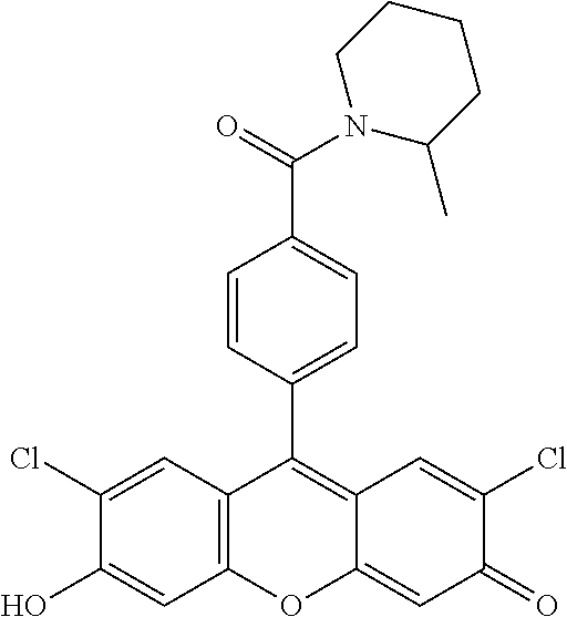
C12=C(C=C(Cl)C(O)=C1)C(C1=CC=C(C(=O)N3C(C)CCCC3)C=C1)=C1C(=CC(=O)C(Cl)=C1)O2
